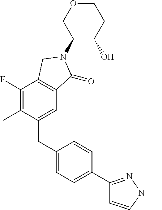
C1(CC2=CC=C(C3=NN(C)C=C3)C=C2)=CC2=C(C(F)=C1C)CN(C1C(O)CCOC1)C2=O
